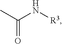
O=C(C)N[R3]
